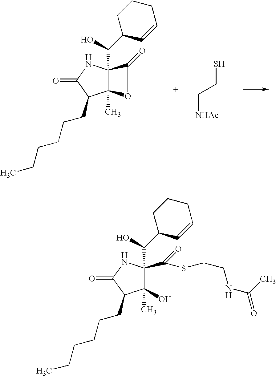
C12(C)C(C(O)C3C=CCCC3)(NC(=O)C1CCCCCC)C(=O)O2.SCC[NHAc].C1(O)(C)C(C(O)C2C=CCCC2)(C(=O)SCCNC(C)=O)NC(=O)C1CCCCCC
